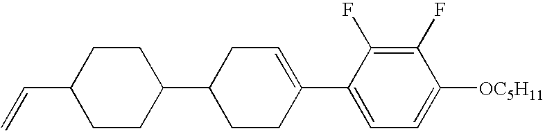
C1(F)=C(F)C(C2=CCC(C3CCC(C=C)CC3)CC2)=CC=C1[OC5H11]
